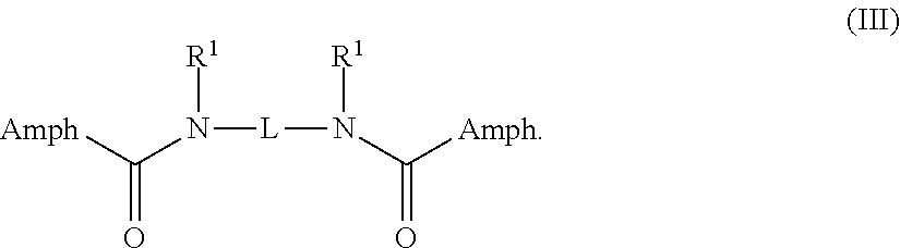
[Amph]C(N([L]N(C([Amph])=O)[R1])[R1])=O
